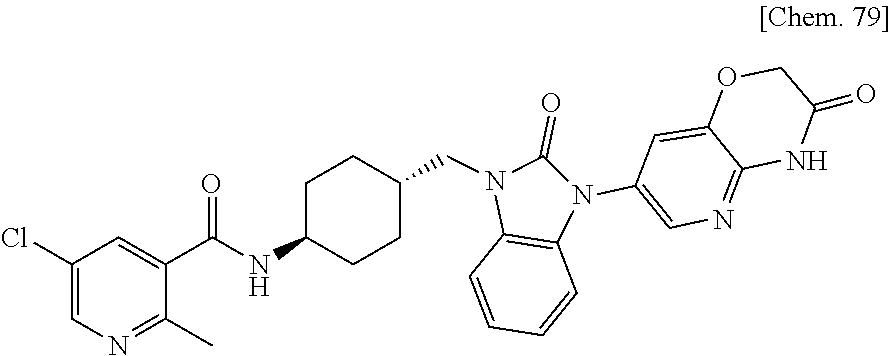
C1(C)=NC=C(Cl)C=C1C(=O)NC1CCC(CN2C(=O)N(C3=CN=C4C(=C3)OCC(=O)N4)C3=C2C=CC=C3)CC1
